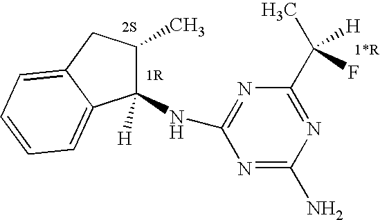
C1(NC2=NC(C(C)([H])F)=NC(N)=N2)([H])C(C)CC2=CC=CC=C12
